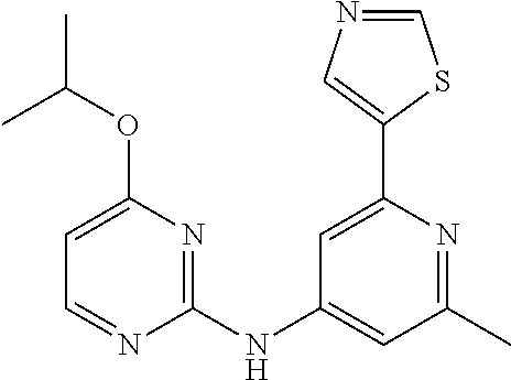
C1(NC2=CC(C)=NC(C3=CN=CS3)=C2)=NC(OC(C)C)=CC=N1
